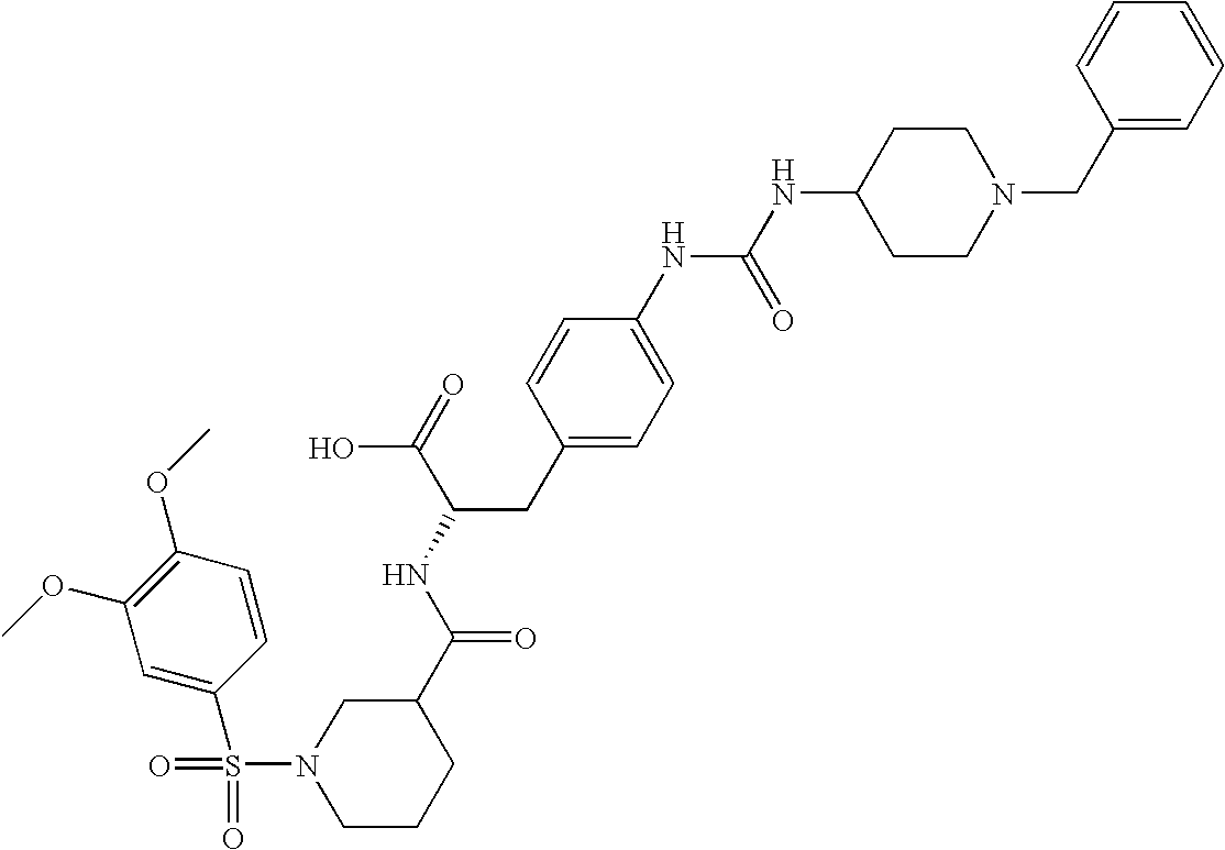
C1CCC(C(NC(CC2=CC=C(NC(NC3CCN(CC4=CC=CC=C4)CC3)=O)C=C2)C(=O)O)=O)CN1S(C1=CC(OC)=C(OC)C=C1)(=O)=O
